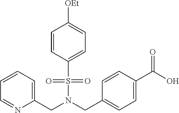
C1(CN(CC2=CC=C(C(O)=O)C=C2)S(=O)(=O)C2=CC=C([OEt])C=C2)=CC=CC=N1
